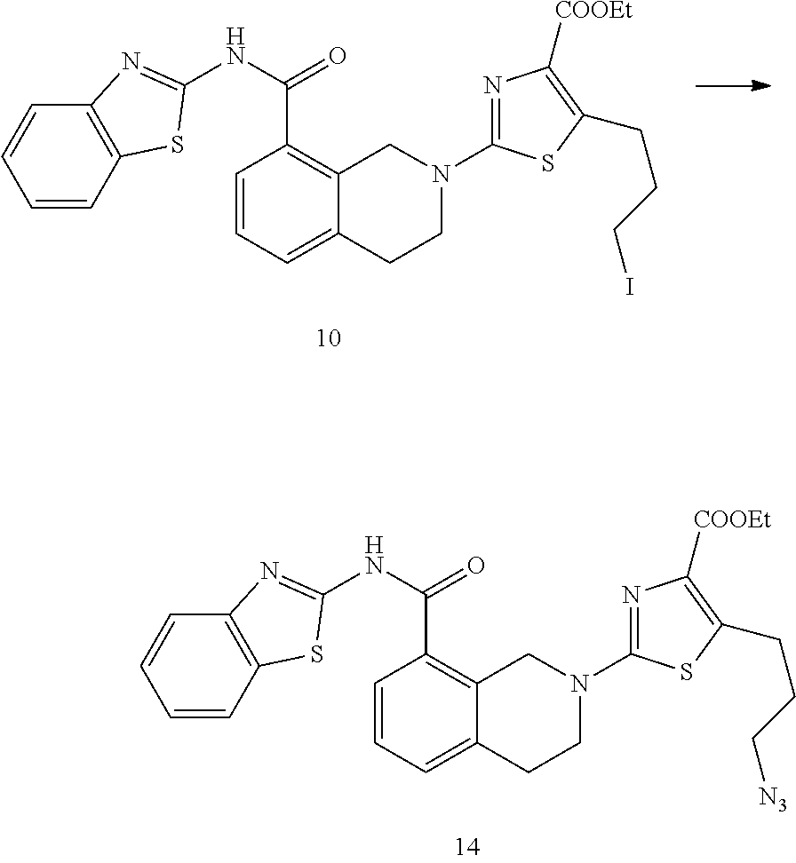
N1=C(N2CC3=C(C(NC4=NC5=C(C=CC=C5)S4)=O)C=CC=C3CC2)SC(CCCI)=C1[COOEt].N1=C(N2CC3=C(C(NC4=NC5=C(C=CC=C5)S4)=O)C=CC=C3CC2)SC(CCC[N3])=C1[COOEt]
